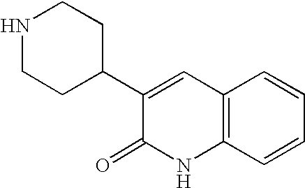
C1(C2CCNCC2)=CC2=C(NC1=O)C=CC=C2
